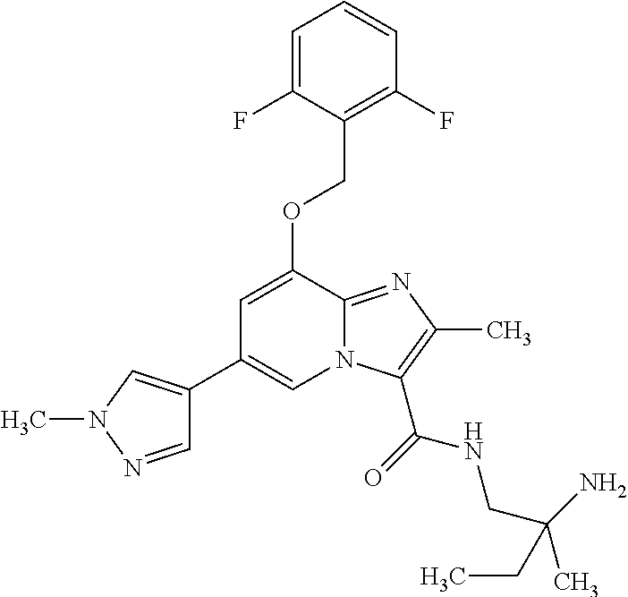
C1=C(OCC2=C(F)C=CC=C2F)C2=NC(C)=C(C(=O)NCC(C)(N)CC)N2C=C1C1=CN(C)N=C1
